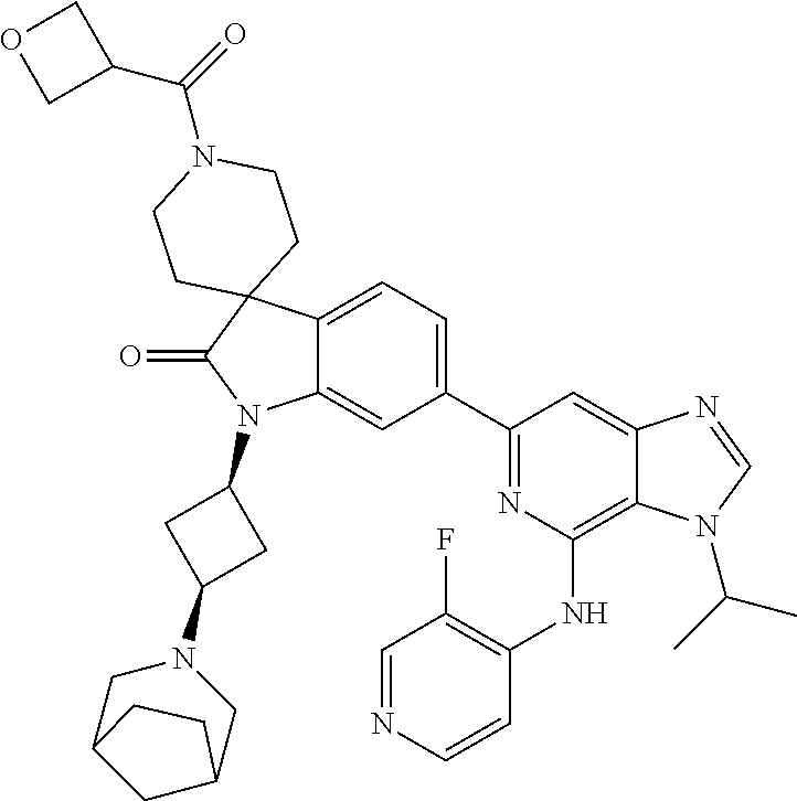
C12=CC=C(C3=NC(NC4=C(F)C=NC=C4)=C4C(=C3)N=CN4C(C)C)C=C1N(C1CC(N3CC4CC(C3)CC4)C1)C(=O)C21CCN(C(=O)C2COC2)CC1
